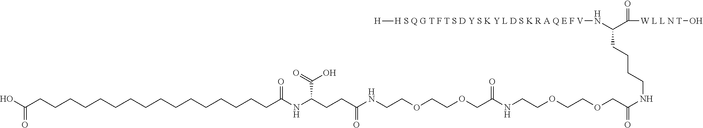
OC(CCCCCCCCCCCCCCCCC(NC(CCC(NCCOCCOCC(NCCOCCOCC(=O)NCCCCC(N[H S Q G T F T S D Y S K Y L D S K R A Q E F V][H])C([W L L N T]O)=O)=O)=O)C(=O)O)=O)=O
